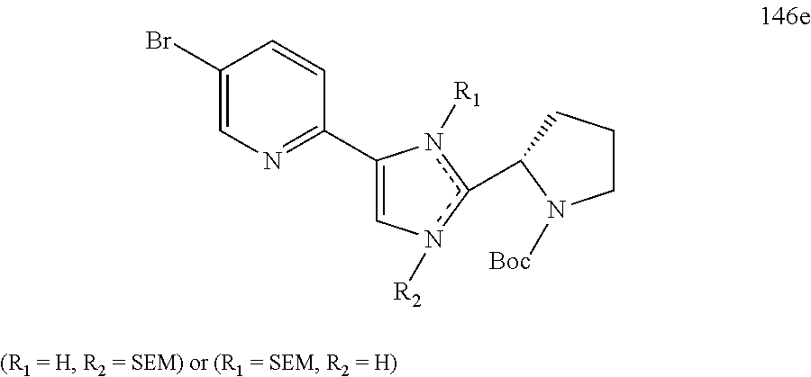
C1=C(Br)C=CC(C2=Cn([R2])c(C3CCCN3[Boc])n2[R1])=N1
